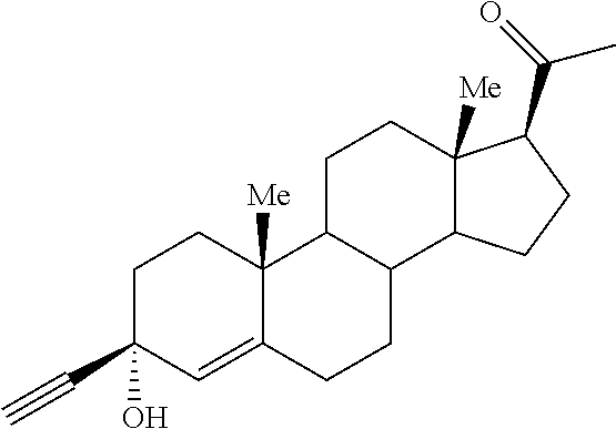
C1C(C#C)(O)C=C2C([Me])(C1)C1C(CC2)C2C([Me])(CC1)C(C(=O)C)CC2
